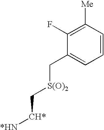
C1(F)=C([Me])C=CC=C1C[S(O)2]C[CH*][*HN]
